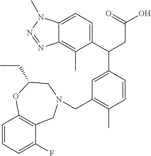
C1(C(CC(=O)O)C2=CC(CN3CC4=C(C=CC=C4F)OC(CC)C3)=C(C)C=C2)=CC=C2C(=C1C)N=NN2C
